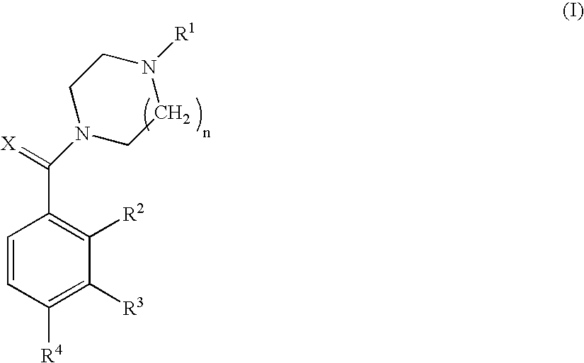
C1=CC([R4])=C([R3])C([R2])=C1C(N1CCN([R1])CC1)=[X]
